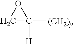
C1C([H])([(CH2)y])O1
